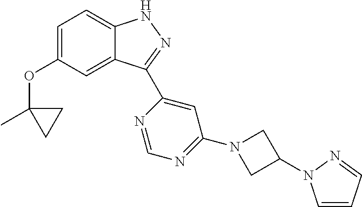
C1=C(OC2(C)CC2)C=C2C(=C1)NN=C2C1=CC(N2CC(N3C=CC=N3)C2)=NC=N1
